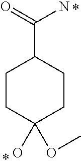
C1CC(O)(OC)CCC1C(=O)N
